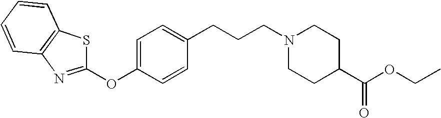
O(C1=CC=C(CCCN2CCC(C(OCC)=O)CC2)C=C1)C1=NC2=C(S1)C=CC=C2
